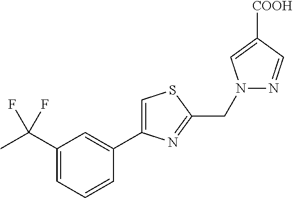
C1(C(C)(F)F)=CC=CC(C2=CSC(CN3N=CC([COOH])=C3)=N2)=C1
